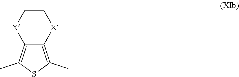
C1C[X]C2=C(C)SC(C)=C2[X]1
